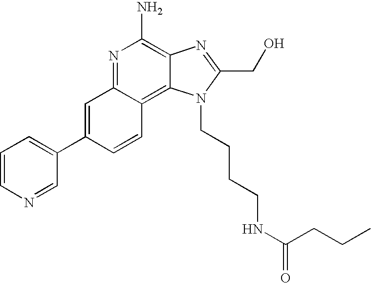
C1=CN=CC(C2=CC3=NC(N)=C4C(=C3C=C2)N(CCCCNC(=O)CCC)C(CO)=N4)=C1
